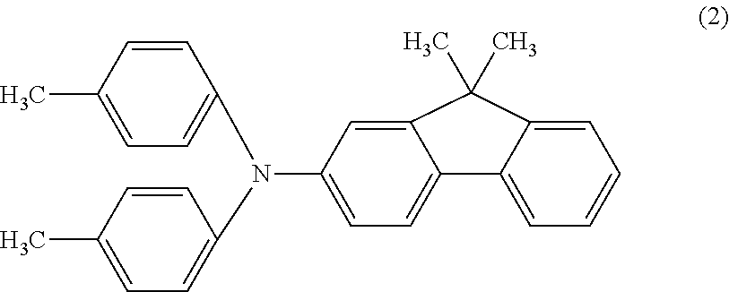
C1=C2C(=CC=C1)C1=CC=C(N(C3=CC=C(C)C=C3)C3=CC=C(C)C=C3)C=C1C2(C)C
